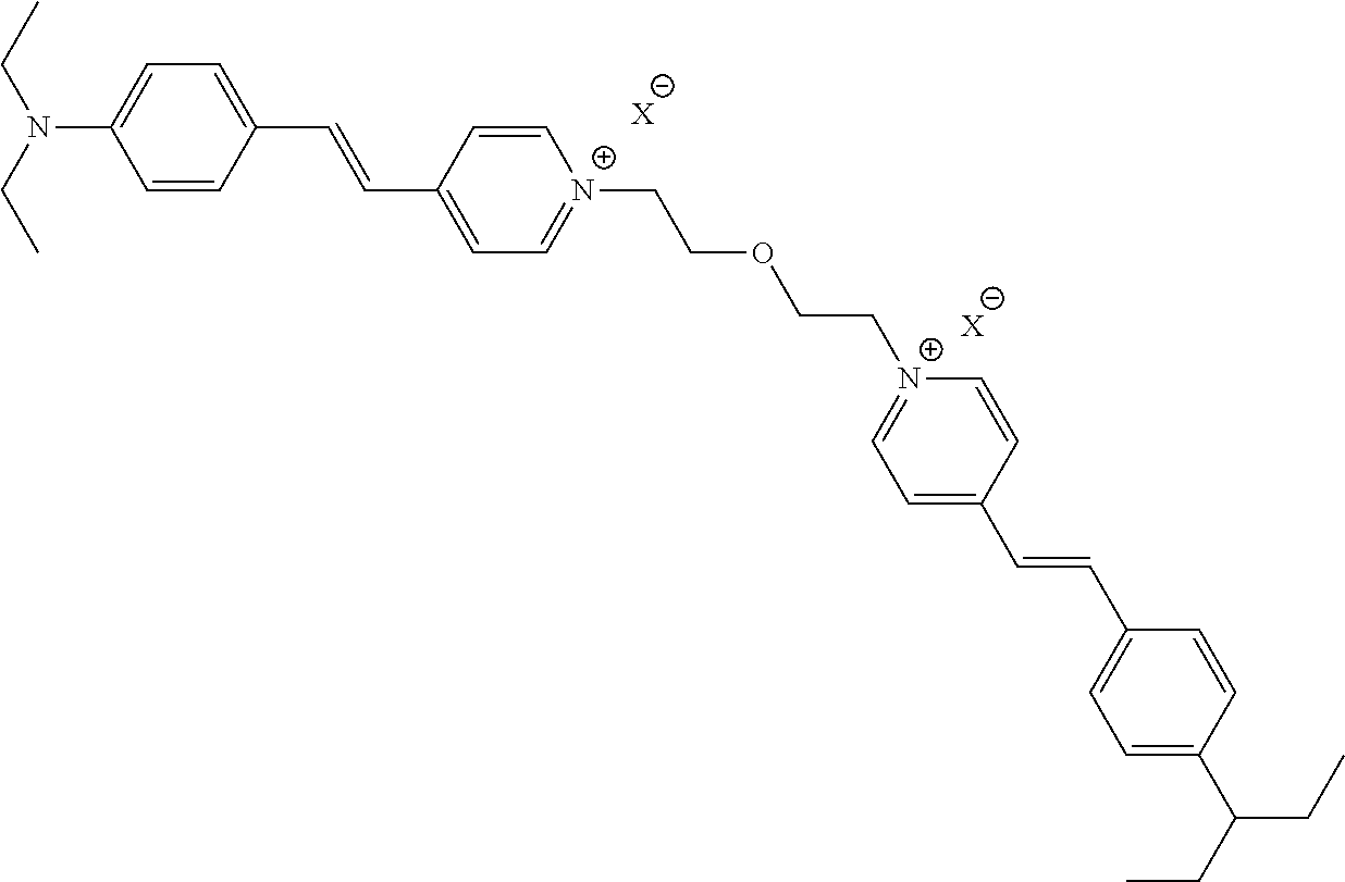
[X].N(CC)(C1=CC=C(C=CC2=CC=[N+](CCOCC[N+]3=CC=C(C=CC4=CC=C(C(CC)CC)C=C4)C=C3)C=C2)C=C1)CC.[X]
